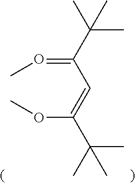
C(=OC)(C=C(OC)C(C)(C)C)C(C)(C)C
